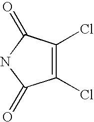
C1(Cl)=C(Cl)C(=O)NC1=O
